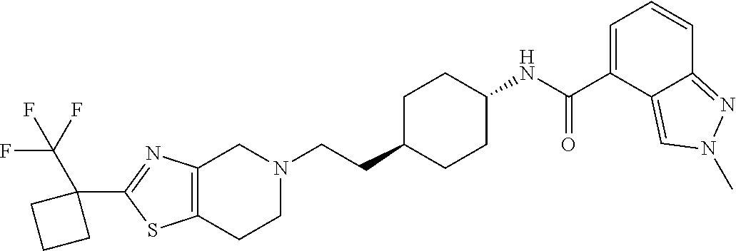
C12=C(CCN(CCC3CCC(NC(C4=CC=CC5=NN(C)C=C45)=O)CC3)C1)SC(C1(C(F)(F)F)CCC1)=N2
